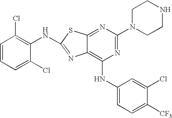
C1=CC=C(Cl)C(NC2=NC3=C(NC4=CC=C([CF3])C(Cl)=C4)N=C(N4CCNCC4)N=C3S2)=C1Cl
